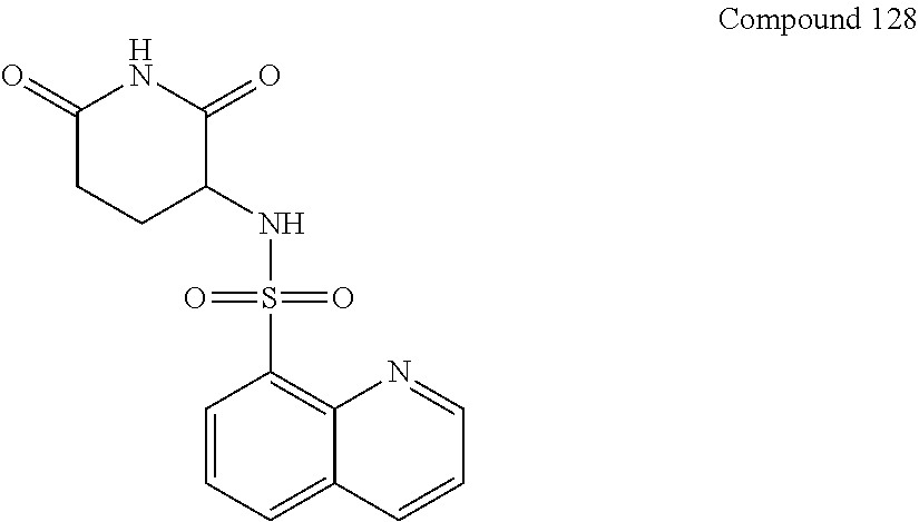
C1C(=O)NC(=O)C(NS(C2=C3C(=CC=C2)C=CC=N3)(=O)=O)C1
